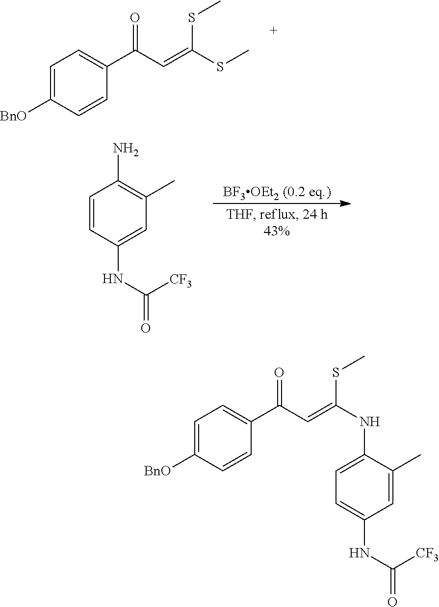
C1=C([BnO])C=CC(C(C=C(SC)SC)=O)=C1.C1=CC(NC(=O)[CF3])=CC(C)=C1N.C1=C([BnO])C=CC(C(C=C(NC2=CC=C(NC(=O)[CF3])C=C2C)SC)=O)=C1
